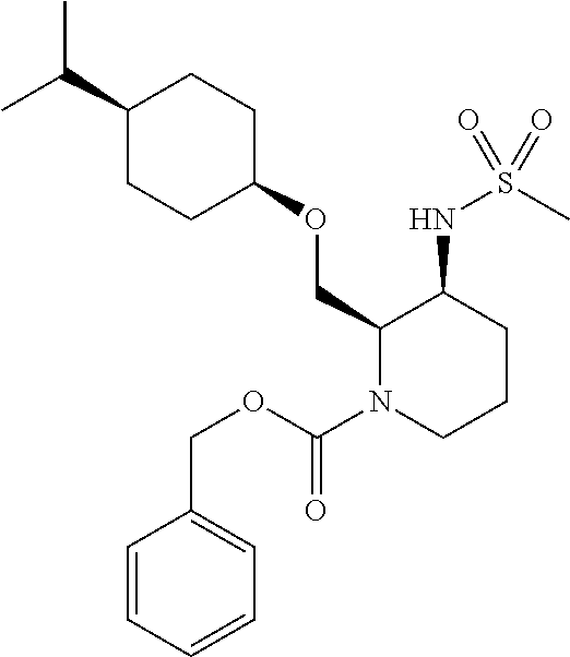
C(C1CCC(OCC2N(C(OCC3=CC=CC=C3)=O)CCCC2NS(C)(=O)=O)CC1)(C)C
